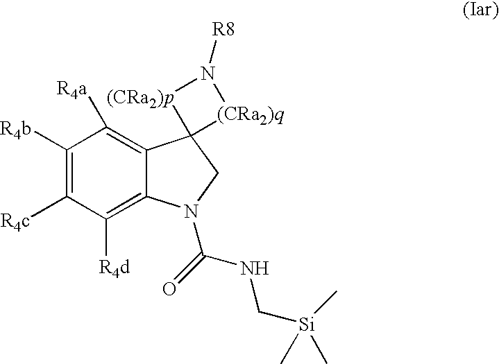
C1([R4b])=C([R4c])C([R4d])=C2C(=C1[R4a])C1(CN2C(NC[Si](C)(C)C)=O)[(CRa2)q]N([R8])[(CRa2)p]1
